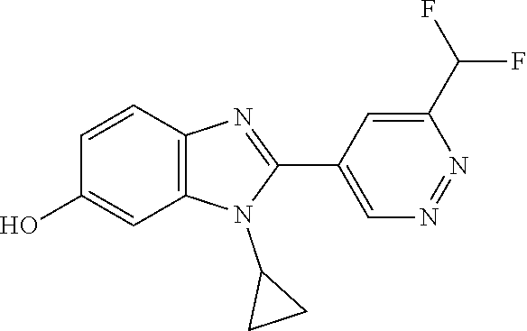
C1=CC2=C(C=C1O)N(C1CC1)C(C1=CN=NC(C(F)F)=C1)=N2
